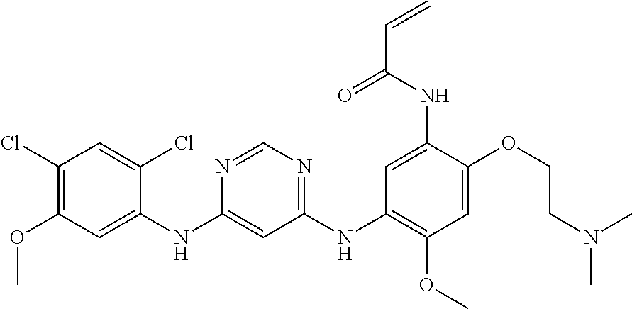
C1(NC2=CC(OC)=C(Cl)C=C2Cl)=CC(NC2=C(OC)C=C(OCCN(C)C)C(NC(C=C)=O)=C2)=NC=N1
